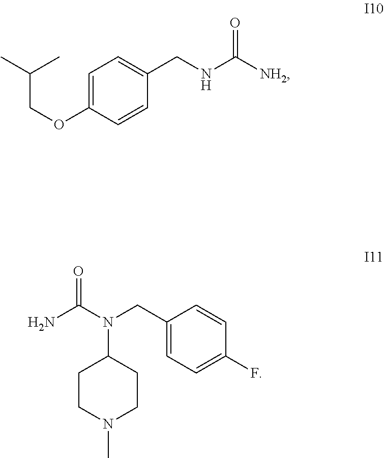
C1=C(OCC(C)C)C=CC(CNC([NH2])=O)=C1.NC(N(CC1=CC=C(F)C=C1)C1CCN(C)CC1)=O
